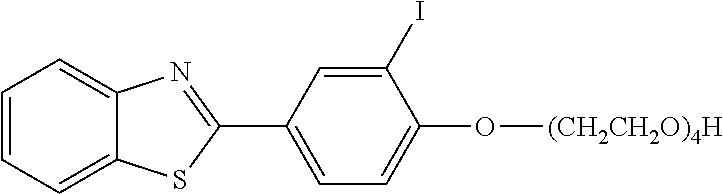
C1=CC=C2C(=C1)N=C(C1=CC=C(O[(CH2CH2O)4H])C(I)=C1)S2
